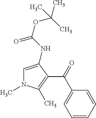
C1=C(NC(OC(C)(C)C)=O)C(C(C2=CC=CC=C2)=O)=C(C)N1C
